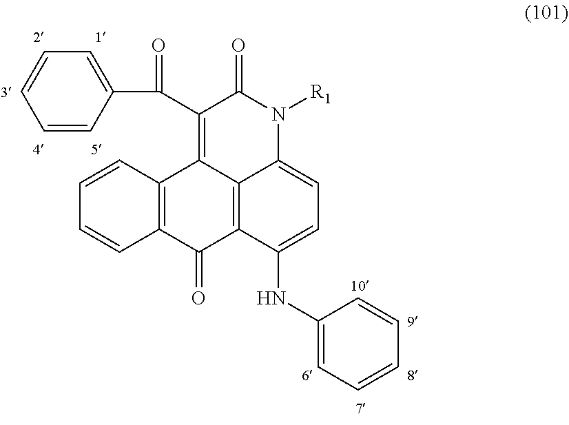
C1=CC=CC(C(C2=C3C4=C(C(NC5=CC=CC=C5)=CC=C4N([R1])C2=O)C(=O)C2=C3C=CC=C2)=O)=C1
